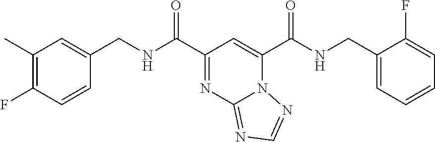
C1(C)=C(F)C=CC(CNC(C2=NC3=NC=NN3C(C(NCC3=CC=CC=C3F)=O)=C2)=O)=C1
